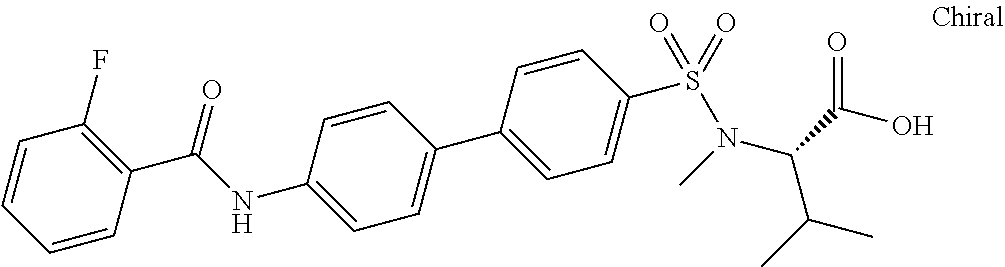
C1=CC(C(NC2=CC=C(C3=CC=C(S(=O)(=O)N(C)C(C(O)=O)C(C)C)C=C3)C=C2)=O)=C(F)C=C1
